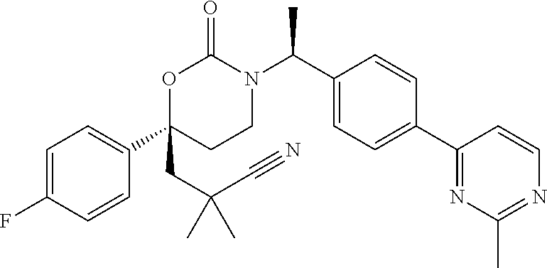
C1=C(F)C=CC(C2(CC(C#N)(C)C)CCN(C(C3=CC=C(C4=NC(C)=NC=C4)C=C3)C)C(=O)O2)=C1
